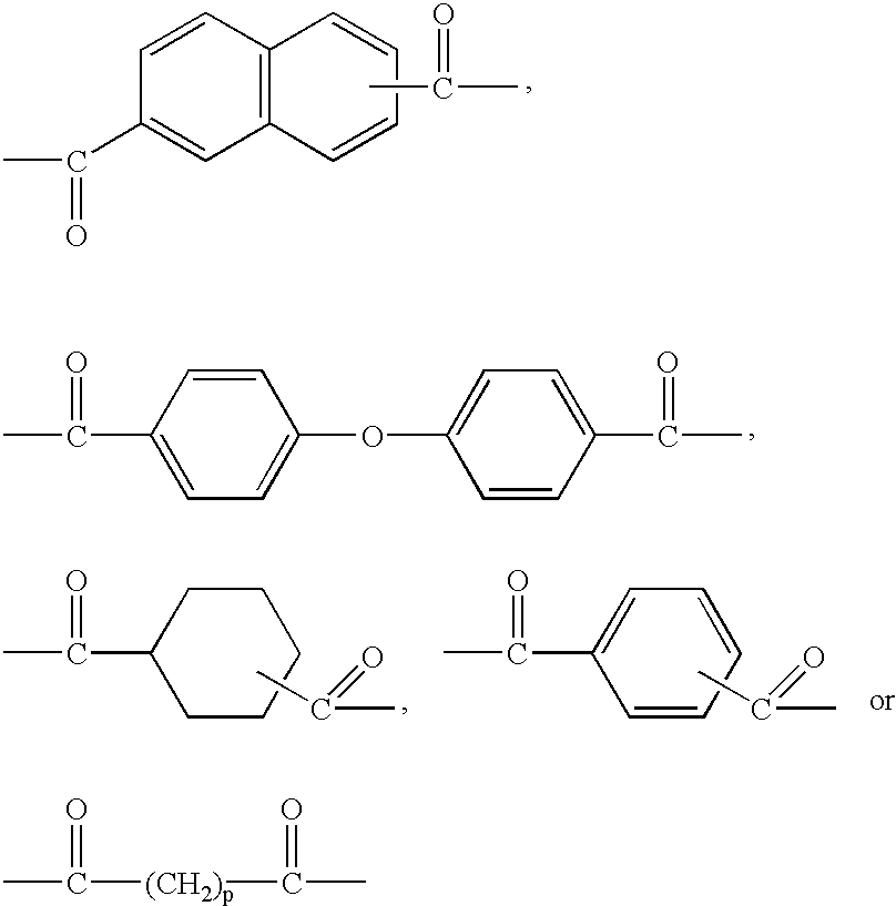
C12=C(C=CC=C1)C=C(C(C)=O)C=C2.CC(=O)C.C1=CC(C(=O)C)=CC=C1OC1=CC=C(C(=O)C)C=C1.C1CCCCC1C(=O)C.CC(C)=O.C1=CC=CC=C1C(=O)C.CC(C)=O.CC(=O)[(CH2)p]C(=O)C
